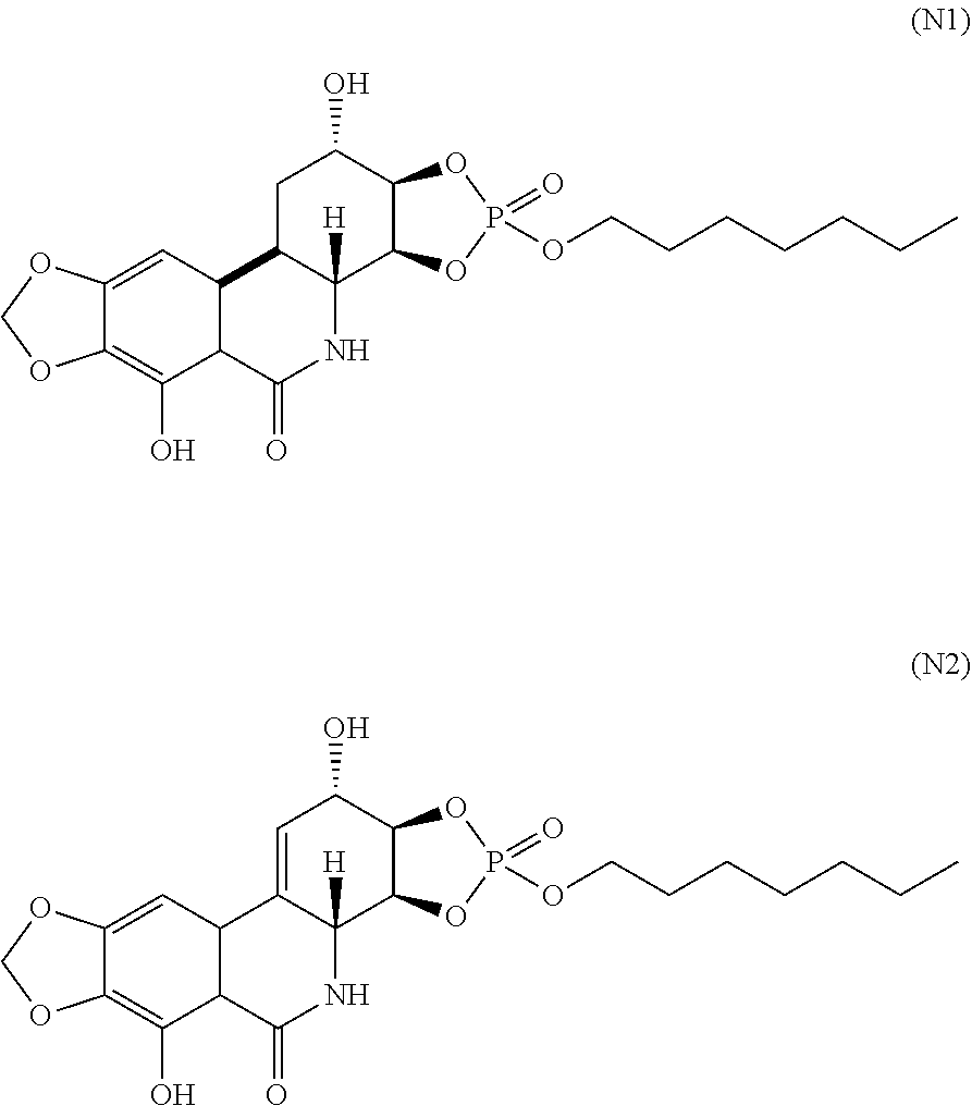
C12C(C(=O)NC3([H])C1CC(O)C1C3OP(=O)(OCCCCCCC)O1)C(O)=C1C(=C2)OCO1.C12C(C(=O)NC3([H])C1=CC(O)C1C3OP(=O)(OCCCCCCC)O1)C(O)=C1C(=C2)OCO1
